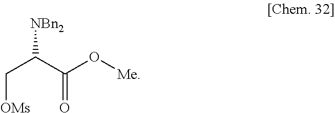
[OMs]CC(C(=O)O[Me])[NBn2]
